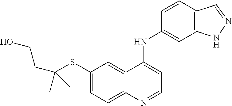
C1(SC(CCO)(C)C)=CC=C2C(=C1)C(NC1=CC3=C(C=C1)C=NN3)=CC=N2
